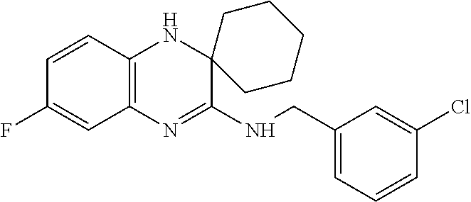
C1=CC2=C(C=C1F)N=C(NCC1=CC=CC(Cl)=C1)C1(N2)CCCCC1
